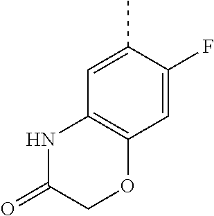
C1=C(F)C(C)=CC2=C1OCC(=O)N2
